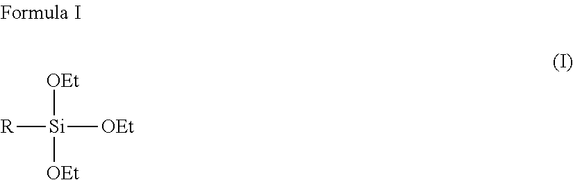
[R][Si]([OEt])([OEt])[OEt]
